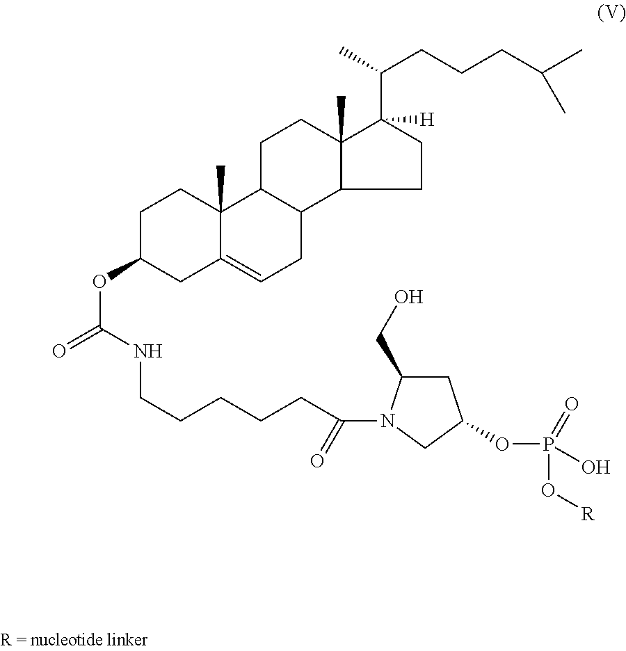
C1C(OC(=O)NCCCCCC(=O)N2C(CO)CC(OP(O)(=O)O[R])C2)CC2=CCC3C(C2(C)C1)CCC1(C)C(C(C)CCCC(C)C)([H])CCC31
